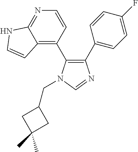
C1(C2=CC=C(F)C=C2)=C(C2=C3C(=NC=C2)NC=C3)N(CC2CC(C)(C)C2)C=N1
